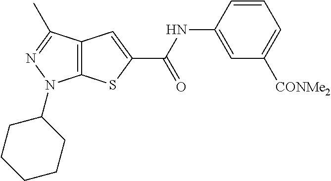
C12=C(C(C)=NN1C1CCCCC1)C=C(C(NC1=CC([CONMe2])=CC=C1)=O)S2
